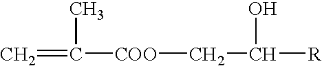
C(=C)([COO]CC(O)[R])C
